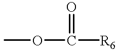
COC(=O)[R6]
